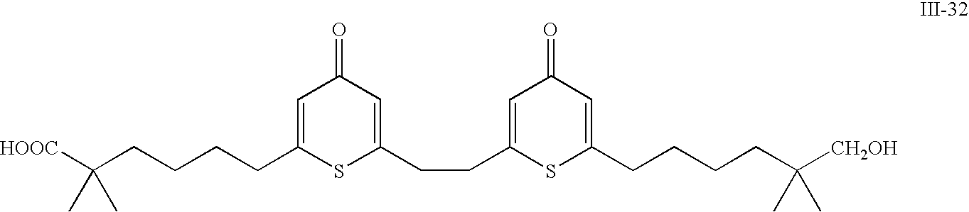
[HOOC]C(CCCCC1=CC(=O)C=C(CCC2=CC(=O)C=C(CCCCC([CH2OH])(C)C)S2)S1)(C)C
